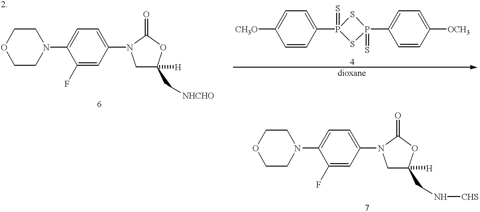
C1CN(C2=CC=C(N3CC(C[NHCHO])([H])OC3=O)C=C2F)CCO1.C1CN(C2=CC=C(N3CC(CN[CHS])([H])OC3=O)C=C2F)CCO1.[CH3O]C1=CC=C(P2(=S)SP(C3=CC=C([OCH3])C=C3)(=S)S2)C=C1
